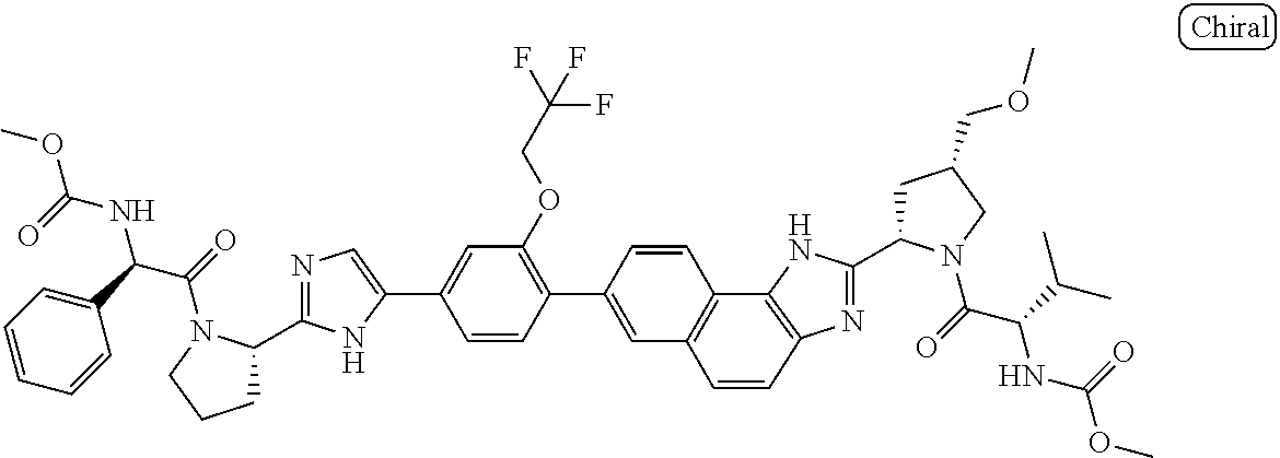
C1(C2=CC(OCC(F)(F)F)=C(C3=CC4=C(C5=C(N=C(C6CC(COC)CN6C(=O)C(C(C)C)NC(=O)OC)N5)C=C4)C=C3)C=C2)=CN=C(C2CCCN2C(=O)C(C2=CC=CC=C2)NC(=O)OC)N1
